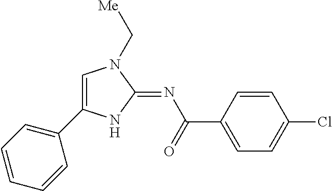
C1=C(C2=CC=CC=C2)NC(=NC(=O)C2=CC=C(Cl)C=C2)N1C[Me]
